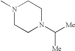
N1(C)CCN(C([Me])[Me])CC1
